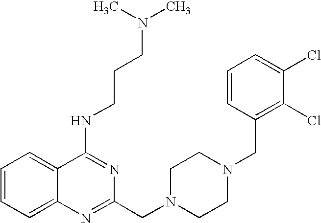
C1=CC=C2C(=C1)C(NCCCN(C)C)=NC(CN1CCN(CC3=C(Cl)C(Cl)=CC=C3)CC1)=N2
